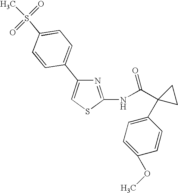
N1=C(NC(C2(C3=CC=C(OC)C=C3)CC2)=O)SC=C1C1=CC=C(S(C)(=O)=O)C=C1
